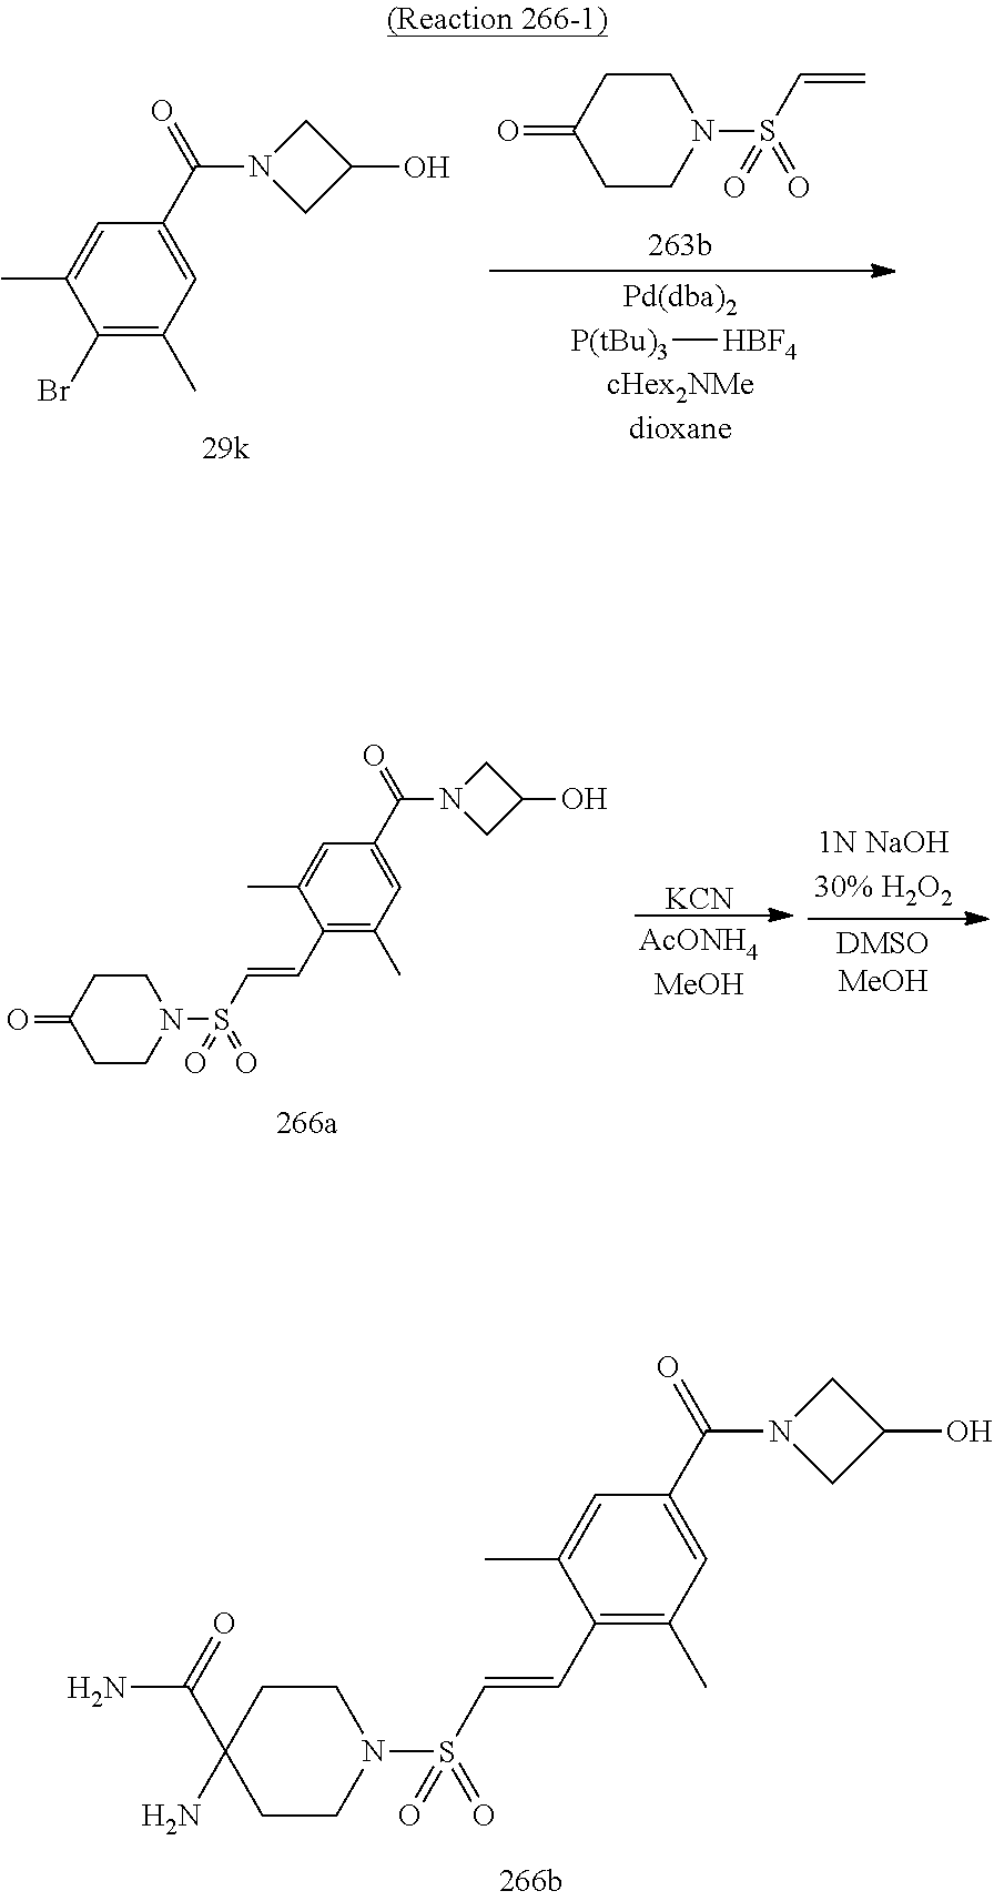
C1(C=CS(N2CCC(N)(C(N)=O)CC2)(=O)=O)=C(C)C=C(C(N2CC(O)C2)=O)C=C1C.[KCN].C1(C=CS(N2CCC(=O)CC2)(=O)=O)=C(C)C=C(C(N2CC(O)C2)=O)C=C1C.C1CN(S(C=C)(=O)=O)CCC1=O.C1(Br)=C(C)C=C(C(N2CC(O)C2)=O)C=C1C.[P(tBu)3][HBF4]
